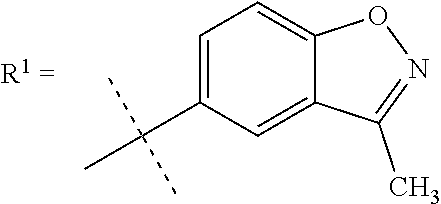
C1=C(C(C)(C)C)C=C2C(=C1)ON=C2C
